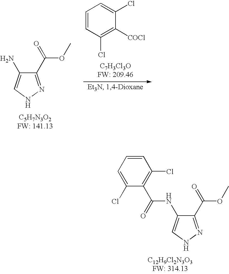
C1(C(=O)OC)=NNC=C1NC(=O)C1=C(Cl)C=CC=C1Cl.C1(C(=O)OC)=NNC=C1N.C1=CC(Cl)=C([COCl])C(Cl)=C1
